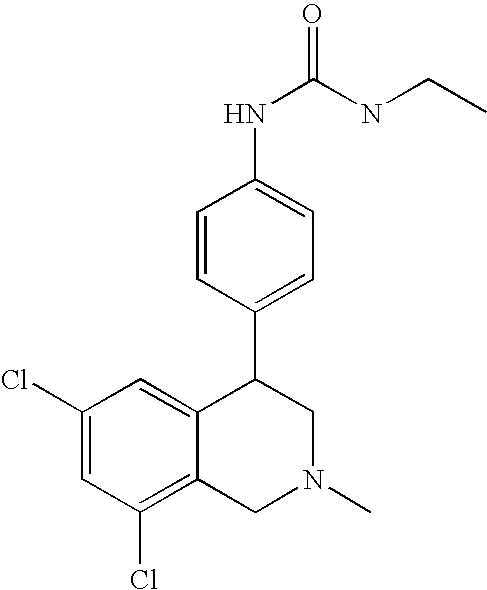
C1(Cl)=CC(Cl)=C2C(=C1)C(C1=CC=C(NC(NCC)=O)C=C1)CN(C)C2
